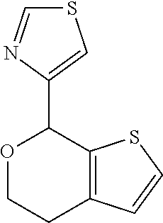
C12=C(SC=C1)C(C1=CSC=N1)OCC2
